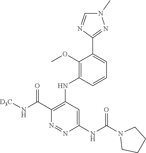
C1=CC(NC2=C(C(N[D3C])=O)N=NC(NC(N3CCCC3)=O)=C2)=C(OC)C(C2=NN(C)C=N2)=C1
